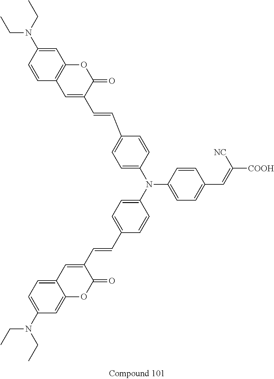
C1(N(C2=CC=C(C=CC3=CC4=CC=C(N(CC)CC)C=C4OC3=O)C=C2)C2=CC=C(C=CC3=CC4=C(OC3=O)C=C(N(CC)CC)C=C4)C=C2)=CC=C(C=C([NC])[COOH])C=C1
